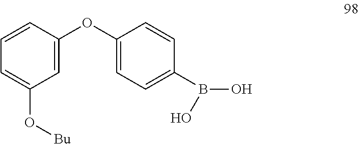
C1(OC2=CC=C(B(O)O)C=C2)=CC(O[Bu])=CC=C1
